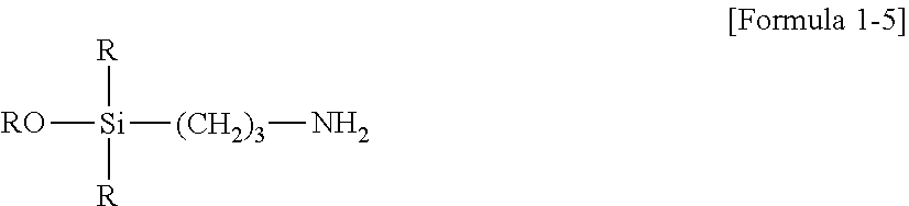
[RO][Si]([(CH2)3]N)([R])[R]
